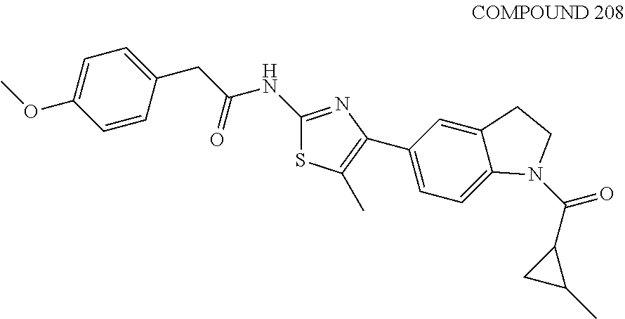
C1=C(OC)C=CC(CC(NC2=NC(C3=CC=C4C(=C3)CCN4C(C3CC3C)=O)=C(C)S2)=O)=C1
